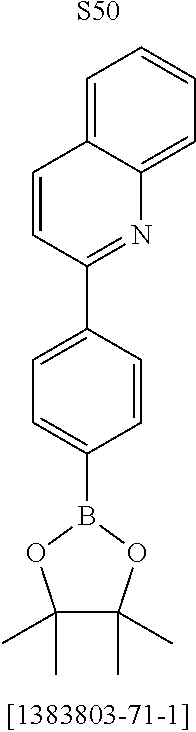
[S50].C1(C2=CC=C(B3OC(C)(C)C(C)(C)O3)C=C2)=NC2=CC=CC=C2C=C1
